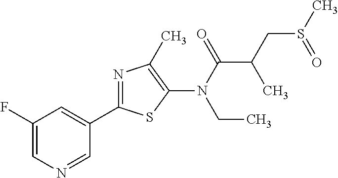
C1(F)=CN=CC(C2=NC(C)=C(N(C(=O)C(CS(C)=O)C)CC)S2)=C1
